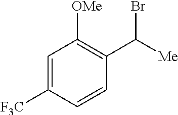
C1=C([F3C])C=CC(C([Me])Br)=C1[OMe]
